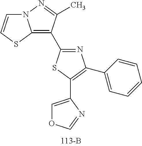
N1=C(C2=C3N(N=C2C)C=CS3)SC(C2=COC=N2)=C1C1=CC=CC=C1
